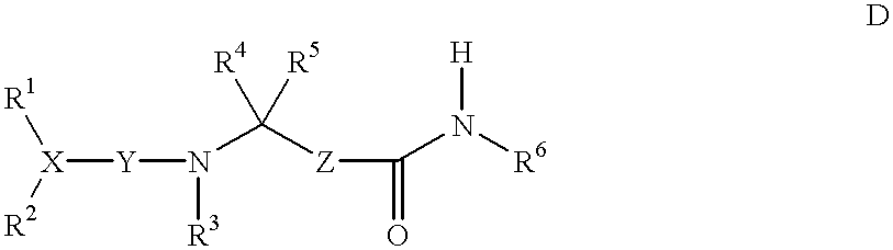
[X]([Y]N([R3])C([Z]C(N([R6])[H])=O)([R4])[R5])([R2])[R1]
